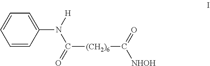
C1=CC(N([H])C(=O)[(CH2)6]C([NHOH])=O)=CC=C1
